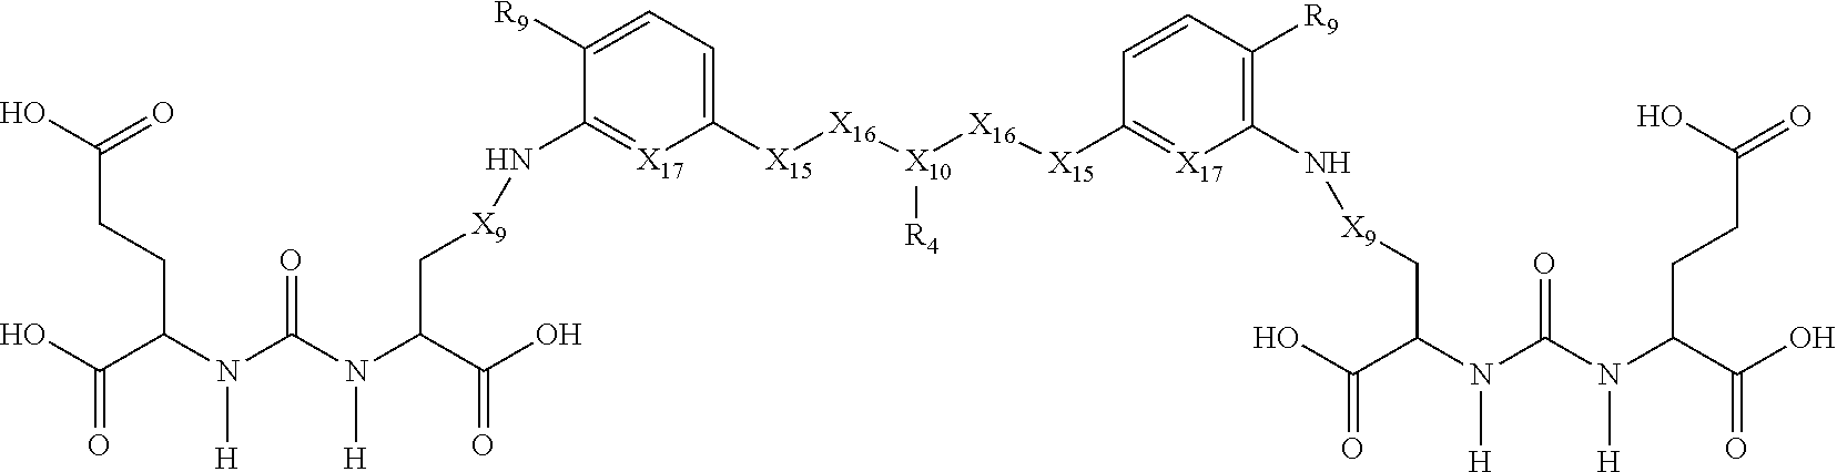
OC(C(N(C(N(C(C(O)=O)C[X9]NC1=[X17]C([X15][X16][X10]([X16][X15]C2=[X17]C(N[X9]CC(N(C(N(C(C(O)=O)CCC(O)=O)[H])=O)[H])C(O)=O)=C([R9])C=C2)[R4])=CC=C1[R9])[H])=O)[H])CCC(O)=O)=O
